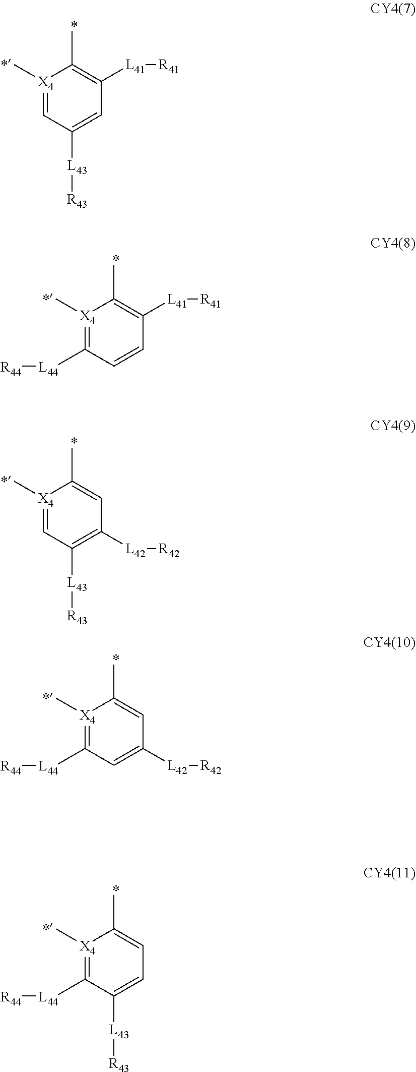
[X4]1(C)=CC([L43][R43])=CC([L41][R41])=C1C.[X4]1(C)=C([L44][R44])C=CC([L41][R41])=C1C.[X4]1(C)=CC([L43][R43])=C([L42][R42])C=C1C.[X4]1(C)=C([L44][R44])C=C([L42][R42])C=C1C.[X4]1(C)=C([L44][R44])C([L43][R43])=CC=C1C
